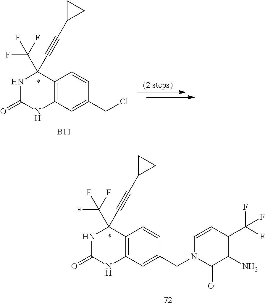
O=C1NC(C#CC2CC2)(C(F)(F)F)C2=C(N1)C=C(CCl)C=C2.[B11].C1=CC(C(F)(F)F)=C(N)C(=O)N1CC1=CC2=C(C(C#CC3CC3)(C(F)(F)F)NC(=O)N2)C=C1
